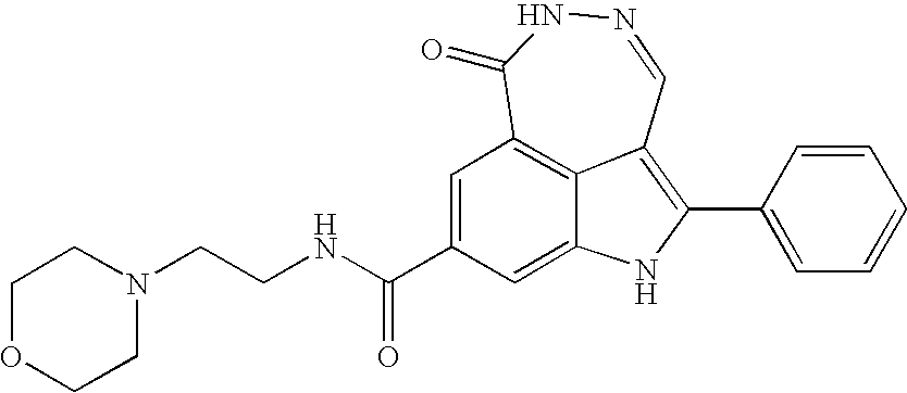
N1=CC2=C(C3=CC=CC=C3)NC3=CC(C(NCCN4CCOCC4)=O)=CC(=C23)C(=O)N1
